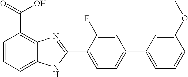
C1=C(C2=NC3=C(C(=O)O)C=CC=C3N2)C(F)=CC(C2=CC=CC(OC)=C2)=C1
